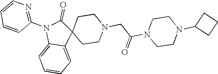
C1=CC=CC(N2C3=CC=CC=C3C3(C2=O)CCN(CC(N2CCN(C4CCC4)CC2)=O)CC3)=N1
